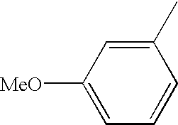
C1(C)=CC([MeO])=CC=C1
